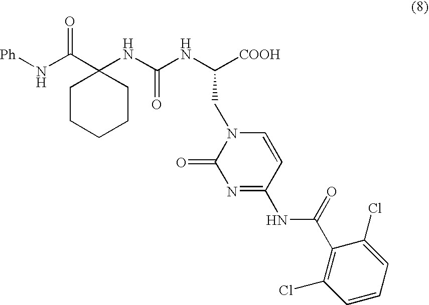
[Ph]NC(C1(NC(NC([COOH])CN2C(=O)N=C(NC(C3=C(Cl)C=CC=C3Cl)=O)C=C2)=O)CCCCC1)=O
